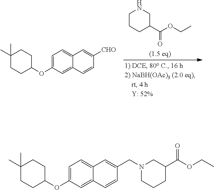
C1=C(OC2CCC(C)(C)CC2)C=C2C(=C1)C=C([CHO])C=C2.C1CCC(C(OCC)=O)CN1.C1=C(OC2CCC(C)(C)CC2)C=C2C(=C1)C=C(CN1CCCC(C(OCC)=O)C1)C=C2
